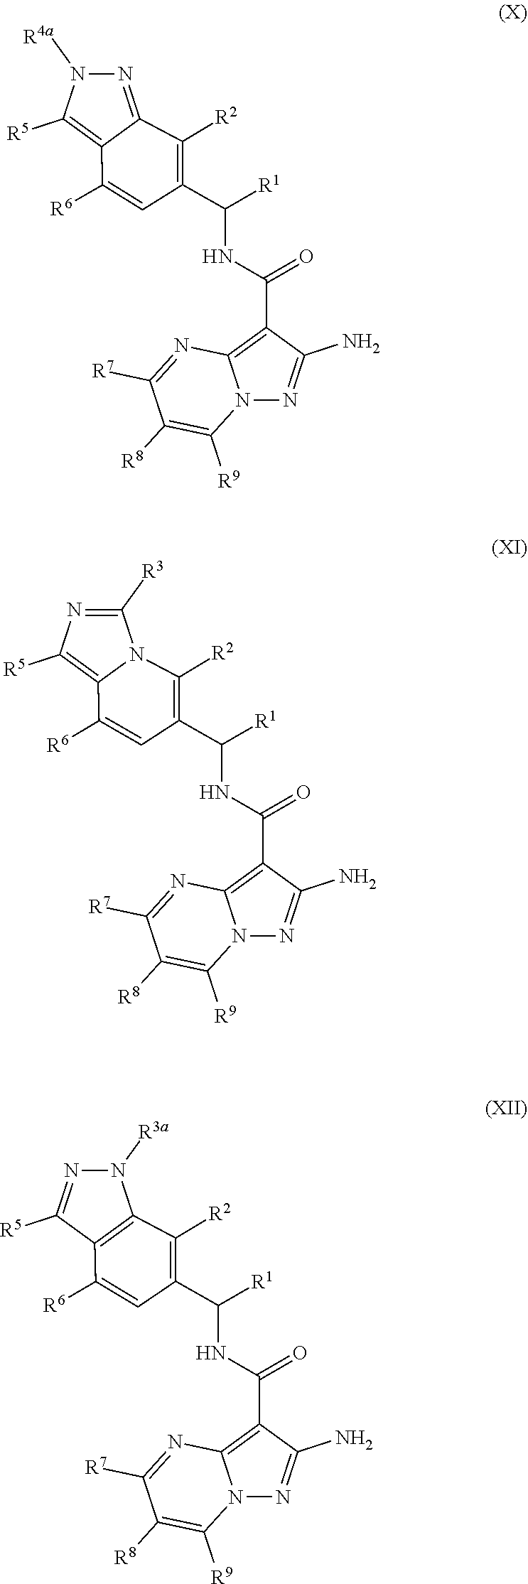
N1=C([R3])N2C(=C1[R5])C([R6])=CC(C(NC(C1=C3N(N=C1N)C([R9])=C([R8])C([R7])=N3)=O)[R1])=C2[R2].N1([R4a])N=C2C(=C1[R5])C([R6])=CC(C(NC(C1=C3N(N=C1N)C([R9])=C([R8])C([R7])=N3)=O)[R1])=C2[R2].N1=C([R5])C2=C(N1[R3a])C([R2])=C(C(NC(C1=C3N(N=C1N)C([R9])=C([R8])C([R7])=N3)=O)[R1])C=C2[R6]
